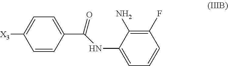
O=C(NC1=CC=CC(F)=C1N)C1=CC=C([X3])C=C1
